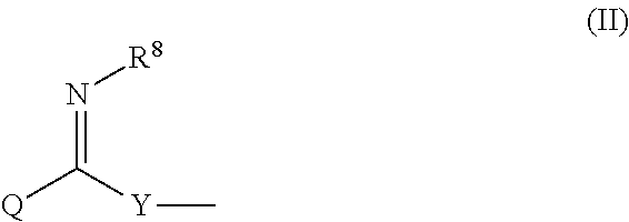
N(=C([Y]C)[Q])[R8]
